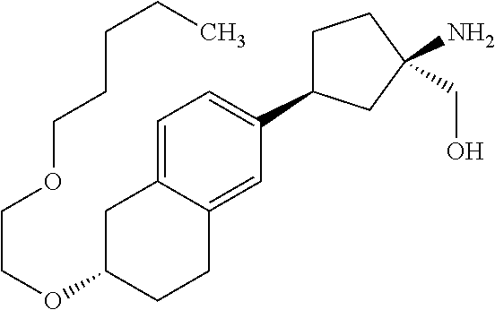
C1C(C2=CC=C3C(=C2)CCC(OCCOCCCCC)C3)CC(N)(CO)C1
